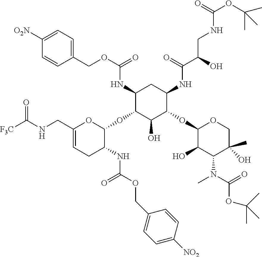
C1(NC(OCC2=CC=C([O2N])C=C2)=O)C(OC2OC(CNC(=O)[F3C])=CCC2NC(=O)OCC2=CC=C([NO2])C=C2)C(O)C(OC2C(O)C(N(C)C(OC(C)(C)C)=O)C(C)(O)CO2)C(NC(C(CNC(OC(C)(C)C)=O)O)=O)C1
